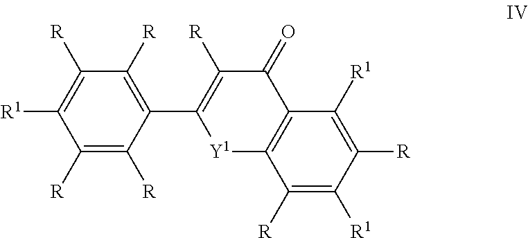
C1([R])=C([R1])C([R])=C([R])C(C2=C([R])C(=O)C3=C(C([R])=C([R1])C([R])=C3[R1])[Y1]2)=C1[R]
